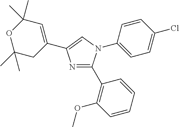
N1=C(C2=C(OC)C=CC=C2)N(C2=CC=C(Cl)C=C2)C=C1C1=CC(C)(C)OC(C)(C)C1
